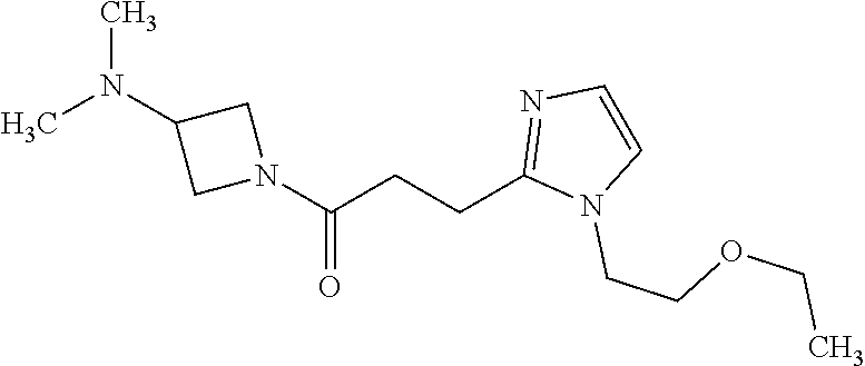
CN(C1CN(C(CCC2=NC=CN2CCOCC)=O)C1)C
